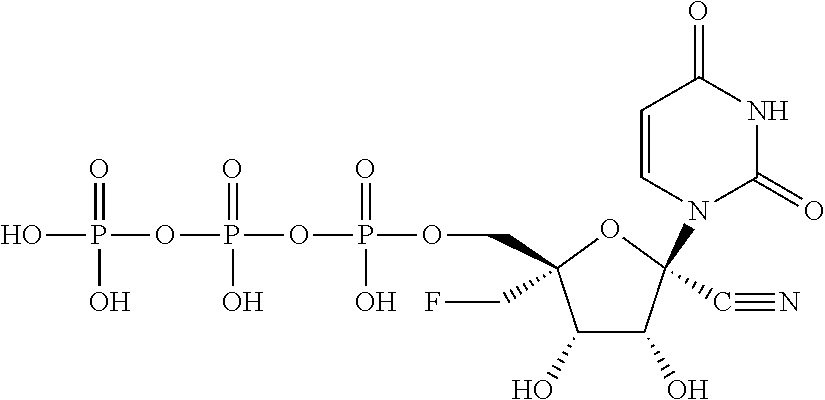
C1(O)C(O)C(N2C(=O)NC(=O)C=C2)(C#N)OC1(CF)COP(OP(OP(O)(=O)O)(=O)O)(=O)O
